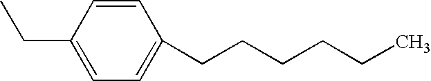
C1(CC)=CC=C(CCCCCC)C=C1
